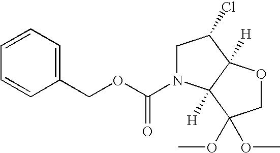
C1=CC=C(COC(=O)N2CC(Cl)C3([H])C2([H])C(OC)(OC)CO3)C=C1
